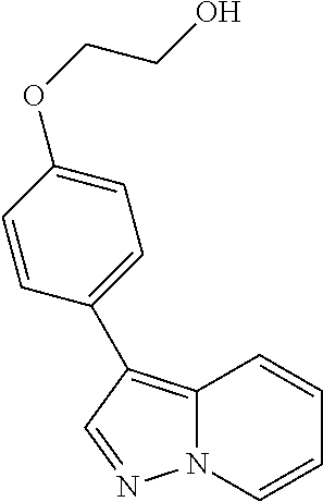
C12=C(C3=CC=C(OCCO)C=C3)C=NN1C=CC=C2
